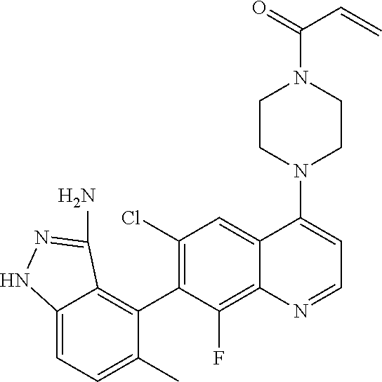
C12=CC=C(C)C(C3=C(Cl)C=C4C(=C3F)N=CC=C4N3CCN(C(=O)C=C)CC3)=C1C(N)=NN2
